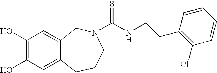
C1(O)=C(O)C=C2C(=C1)CN(C(NCCC1=C(Cl)C=CC=C1)=S)CCC2
